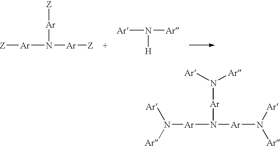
[Z][Ar]N([Ar][Z])[Ar][Z].[Ar]N([Ar])[H].N([Ar]N([Ar]N([Ar])[Ar])[Ar]N([Ar])[Ar])([Ar])[Ar]
